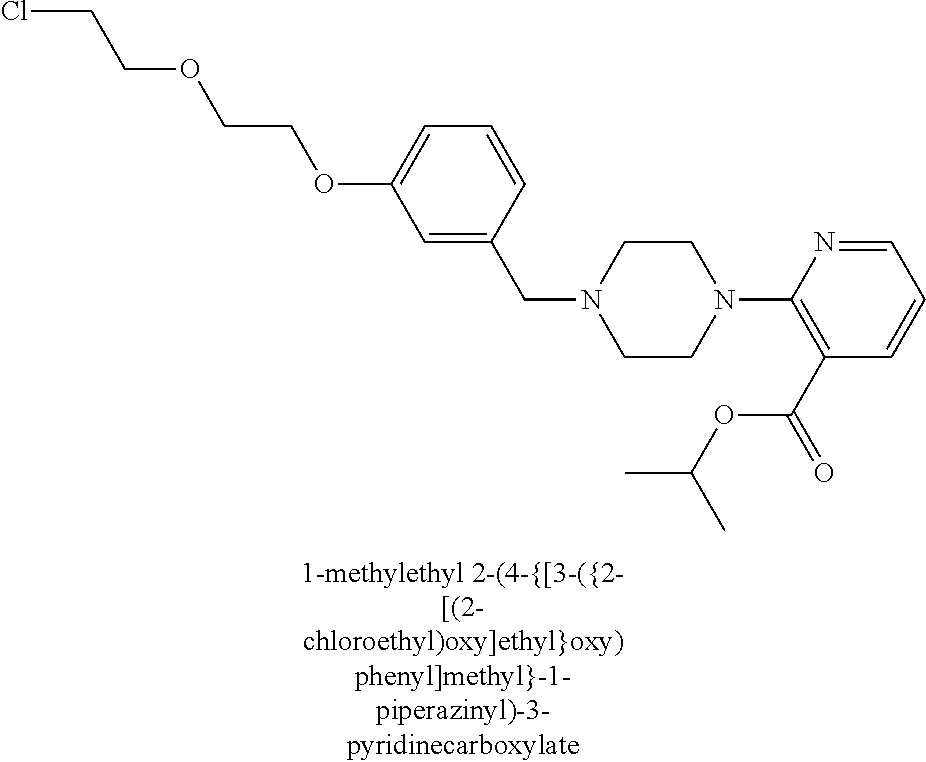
C1=C(CN2CCN(C3=C(C(=O)OC(C)C)C=CC=N3)CC2)C=CC=C1OCCOCCCl
